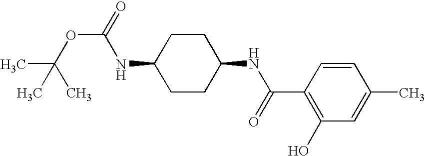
C1CC(NC(=O)OC(C)(C)C)CCC1NC(=O)C1=C(O)C=C(C)C=C1
